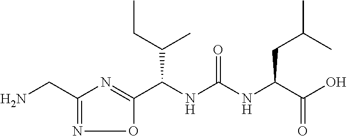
C1(CN)=NOC(C(NC(NC(C(O)=O)CC(C)C)=O)C(CC)C)=N1
